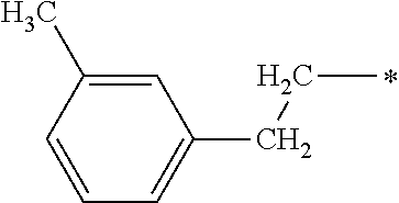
C1=C(C)C=CC=C1CCC
